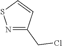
S1N=C(CCl)C=C1
